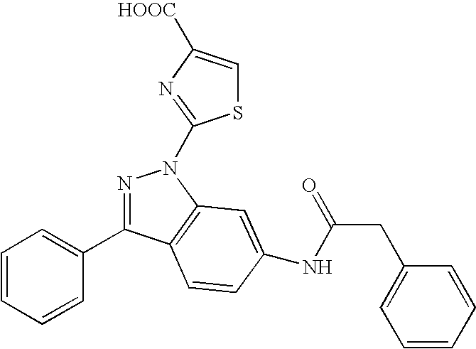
N1=C(C2=CC=CC=C2)C2=C(N1C1=NC([HOOC])=CS1)C=C(NC(CC1=CC=CC=C1)=O)C=C2
